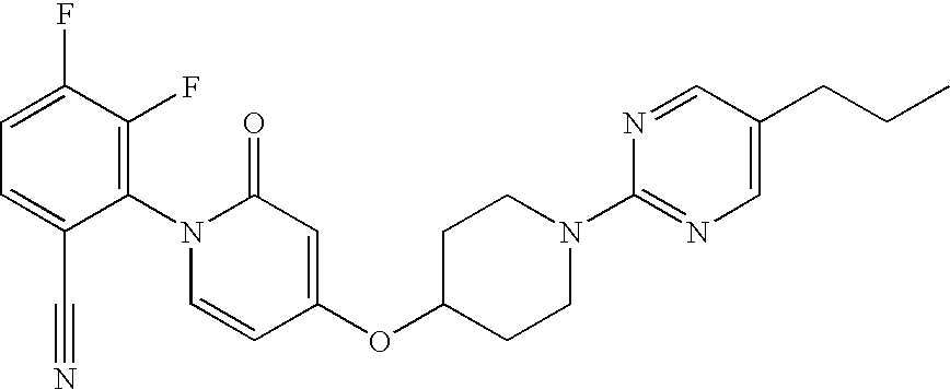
C1=C(F)C(F)=C(N2C=CC(OC3CCN(C4=NC=C(CCC)C=N4)CC3)=CC2=O)C(C#N)=C1
